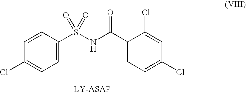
C1=C(S(NC(C2=CC=C(Cl)C=C2Cl)=O)(=O)=O)C=CC(Cl)=C1
